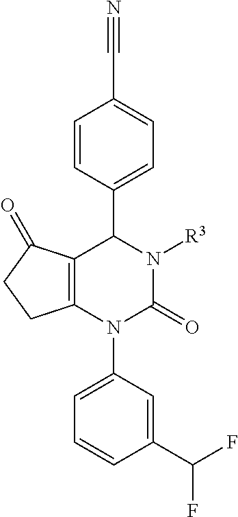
C12=C(N(C3=CC=CC(C(F)F)=C3)C(=O)N([R3])C1C1=CC=C(C#N)C=C1)CCC2=O
